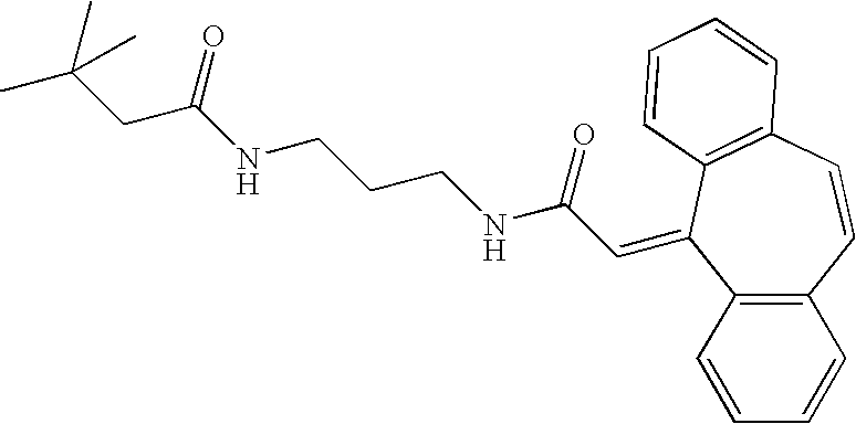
C12=C(C=CC=C1)C(=CC(NCCCNC(CC(C)(C)C)=O)=O)C1=C(C=C2)C=CC=C1
